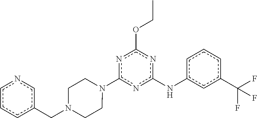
c1c(C(F)(F)F)cc(Nc2nc(OCC)nc(N3CCN(Cc4cnccc4)CC3)n2)cc1
